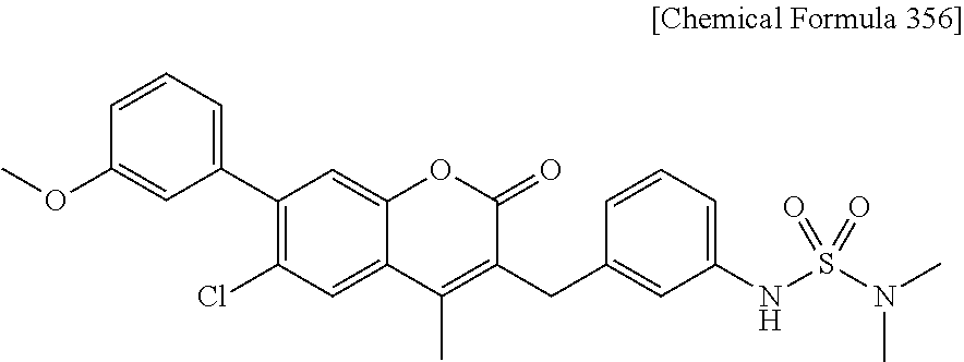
C1=C2C(=CC(Cl)=C1C1=CC=CC(OC)=C1)C(C)=C(CC1=CC(NS(N(C)C)(=O)=O)=CC=C1)C(=O)O2
